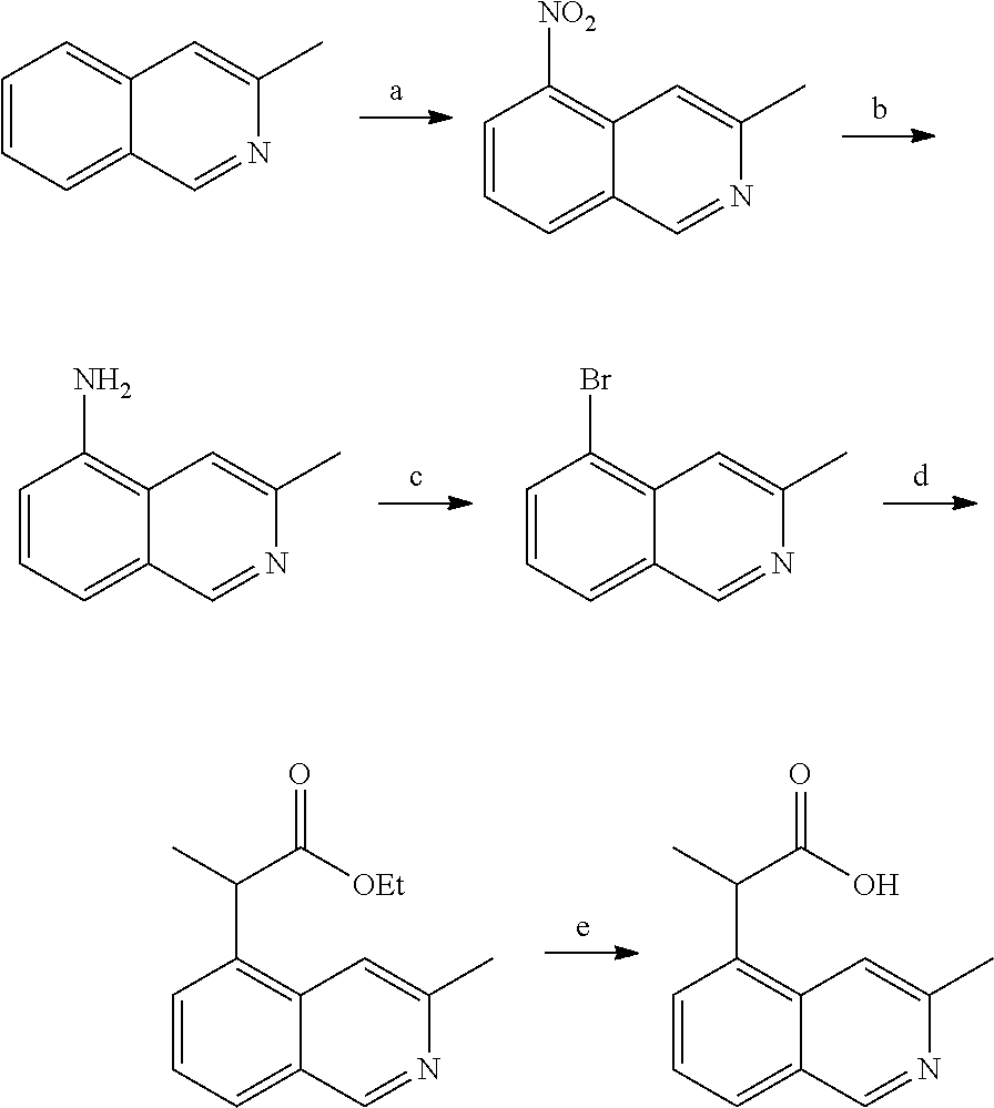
C1=CC=C2C(=C1C(C)C([OEt])=O)C=C(C)N=C2.C1=CC=C2C(=C1C(C)C(O)=O)C=C(C)N=C2.C12=CC=CC=C1C=C(C)N=C2.C1=CC=C2C(=C1[NO2])C=C(C)N=C2.C1=CC=C2C(=C1N)C=C(C)N=C2.C1=CC=C2C(=C1Br)C=C(C)N=C2
